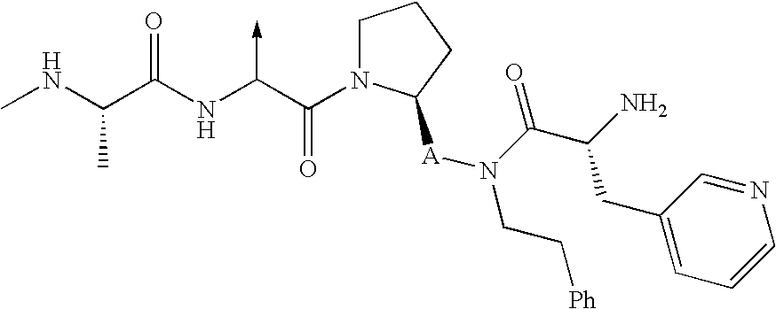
C(NC)(C(NC(C(N1CCCC1[A]N(CC[Ph])C(C(N)CC1=CC=CN=C1)=O)=O)->C)=O)C
